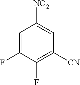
C1=C(F)C(F)=C([CN])C=C1[NO2]
